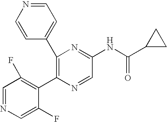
C1(C2=CC=NC=C2)=C(C2=C(F)C=NC=C2F)N=CC(NC(C2CC2)=O)=N1
